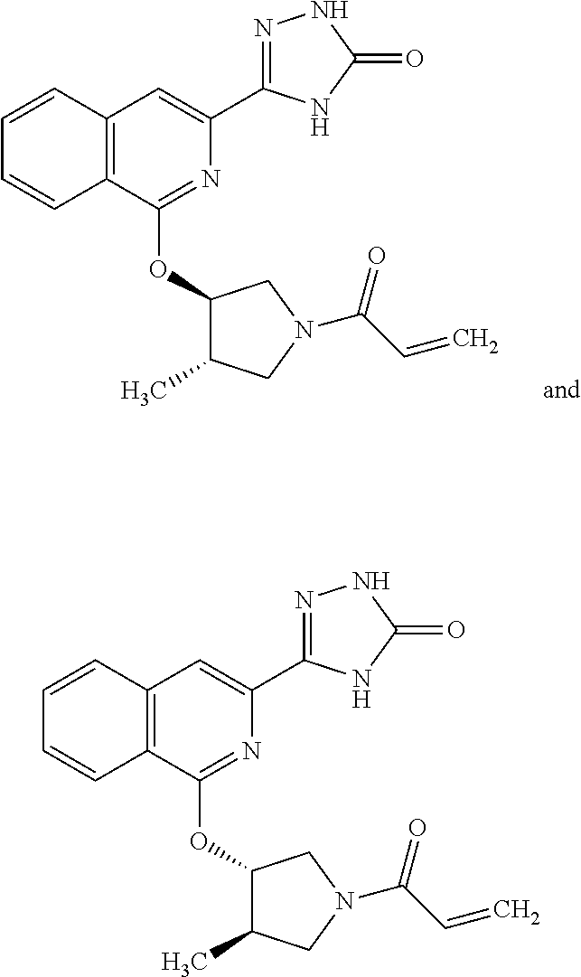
N1=C(OC2C(C)CN(C(C=C)=O)C2)C2=C(C=C1C1=NNC(=O)N1)C=CC=C2.N1=C(OC2C(C)CN(C(C=C)=O)C2)C2=C(C=C1C1=NNC(=O)N1)C=CC=C2
